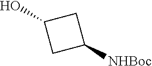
C1(O)CC([NHBoc])C1
